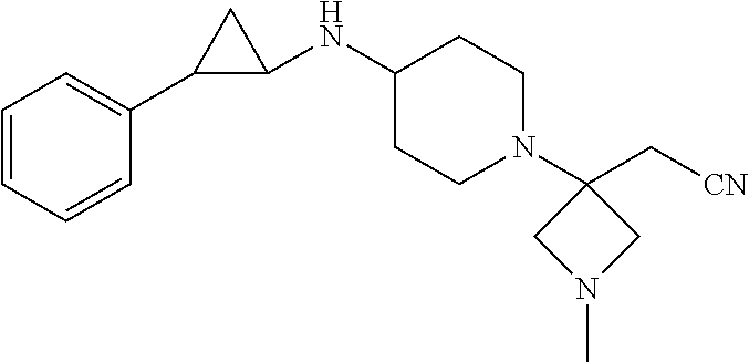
C1=CC=C(C2CC2NC2CCN(C3(C[CN])CN(C)C3)CC2)C=C1
